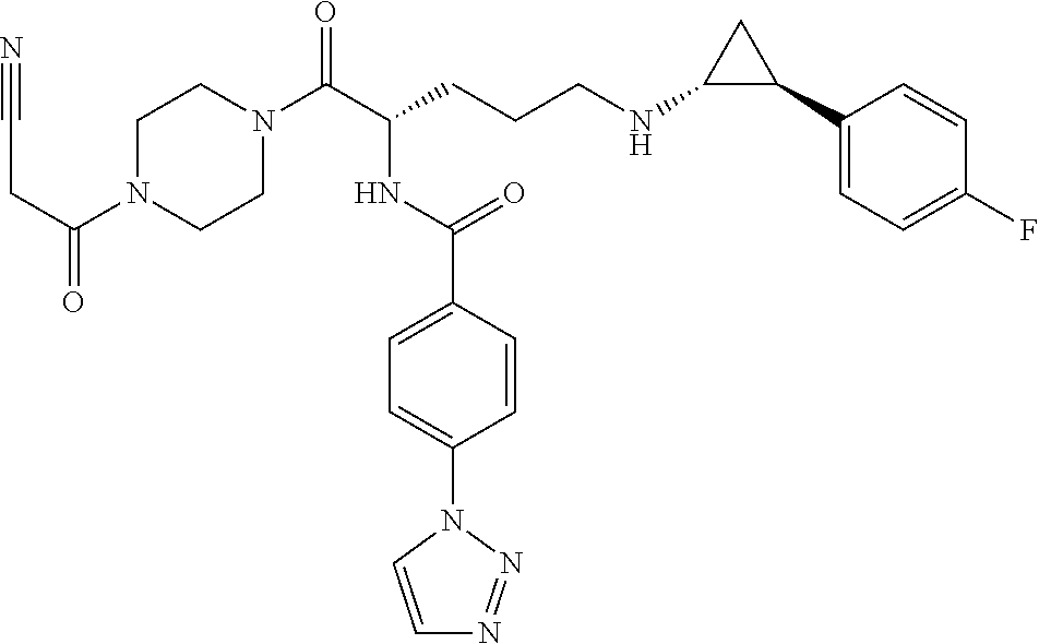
C1N(C(CC#N)=O)CCN(C(C(CCCNC2C(C3=CC=C(F)C=C3)C2)NC(C2=CC=C(N3C=CN=N3)C=C2)=O)=O)C1
